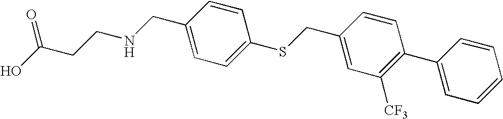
OC(CCNCC1=CC=C(SCC2=CC([CF3])=C(C3=CC=CC=C3)C=C2)C=C1)=O
